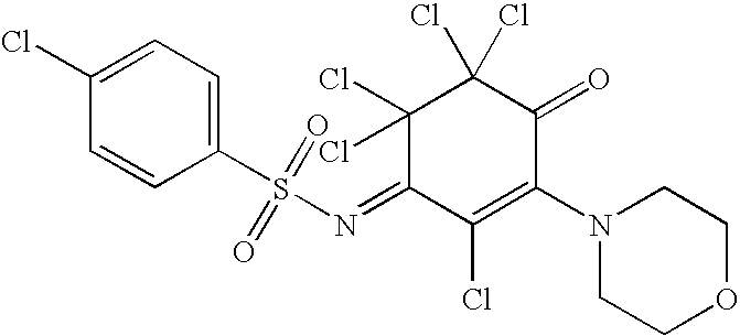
C1(S(N=C2C(Cl)=C(N3CCOCC3)C(=O)C(Cl)(Cl)C2(Cl)Cl)(=O)=O)=CC=C(Cl)C=C1
